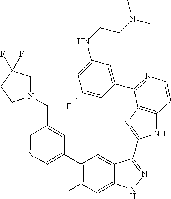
C1=C(C2=C(F)C=C3C(=C2)C(C2=NC4=C(N2)C=CN=C4C2=CC(NCCN(C)C)=CC(F)=C2)=NN3)C=C(CN2CC(F)(F)CC2)C=N1
